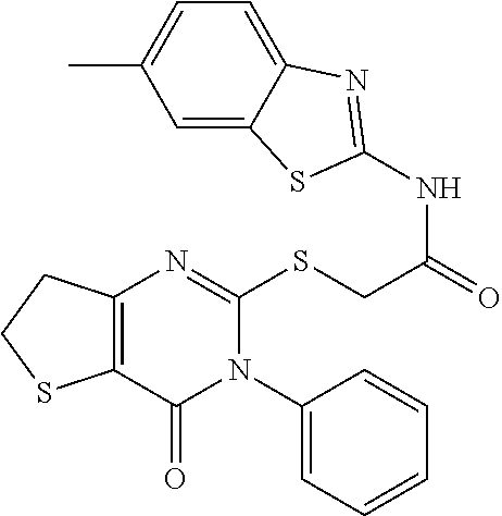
C12=C(C(=O)N(C3=CC=CC=C3)C(SCC(=O)NC3=NC4=CC=C(C)C=C4S3)=N1)SCC2
